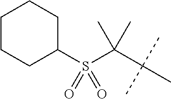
C1CCC(S(C(C(C)(C)C)(C)C)(=O)=O)CC1
